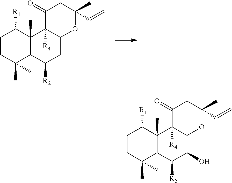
C1CC(C)(C)C2C(C)(C1[R1])C1([R4])C(CC2[R2])OC(C=C)(C)CC1=O.C1CC(C)(C)C2C(C)(C1[R1])C1([R4])C(C(O)C2[R2])OC(C=C)(C)CC1=O
